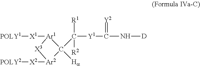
[Y1](C(N[D])=[Y2])C([R1])([R2])C1([Ha])[Ar1]([X1][POLY1])[X3][Ar2]1[X2][POLY2]
